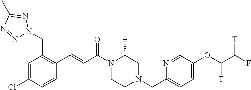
C1=C(Cl)C=CC(C=CC(N2CCN(CC3=CC=C(OC([T])C([T])F)C=N3)CC2C)=O)=C1CN1N=NC(C)=N1
